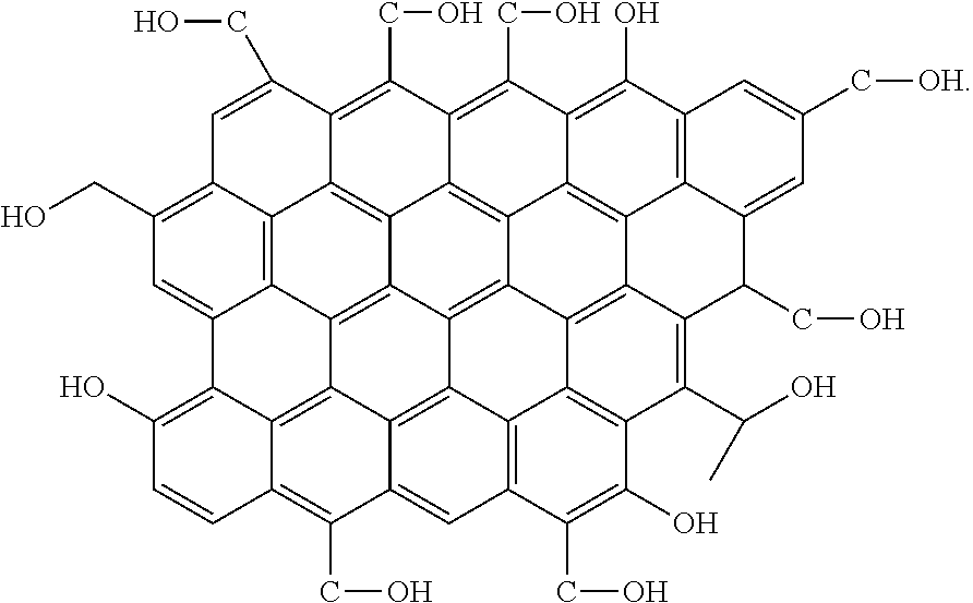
C1=C(CO)C2=C(CO)C3=C(CO)C4=C(O)C5=C6C7=C4C4=C3C3=C2C2=C8C(=CC(CO)=C12)C1=C(O)C=CC2=C(CO)C9=CC%10=C%11C%12=C(C(C(O)C)=C(C7=C%12C4=C4C3=C8C(=C12)C9=C4%11)C(CO)C6=CC(C[OH])=C5)C(O)=C%10CO
